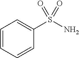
C1=CC=CC(S(N)(=O)=O)=C1
